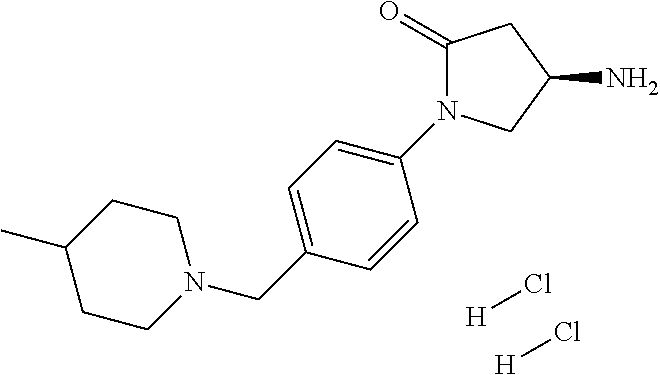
N1(CC2=CC=C(N3C(=O)CC(N)C3)C=C2)CCC(C)CC1.[H]Cl.[H]Cl
